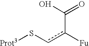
C(c([Fu])cS[Prot3])(O)=O
